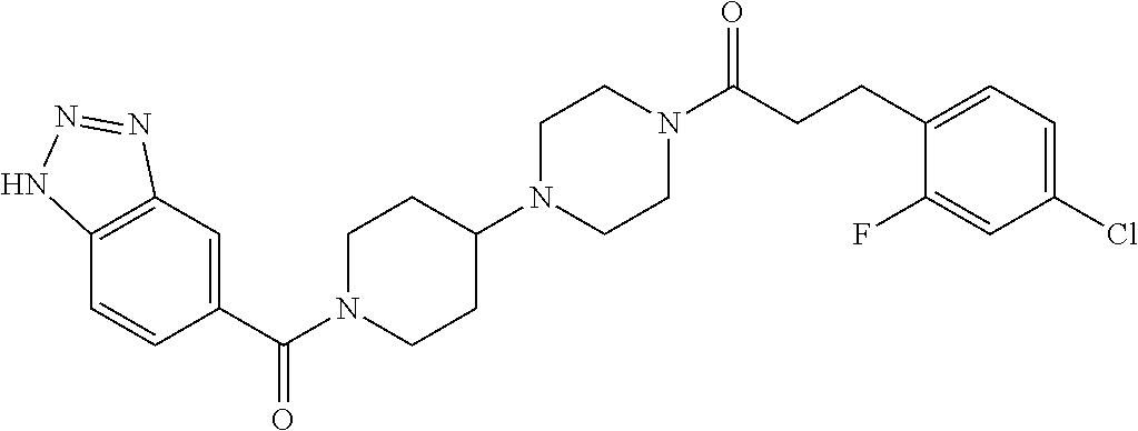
C1(C(N2CCC(N3CCN(C(CCC4=CC=C(Cl)C=C4F)=O)CC3)CC2)=O)=CC2=C(C=C1)NN=N2
